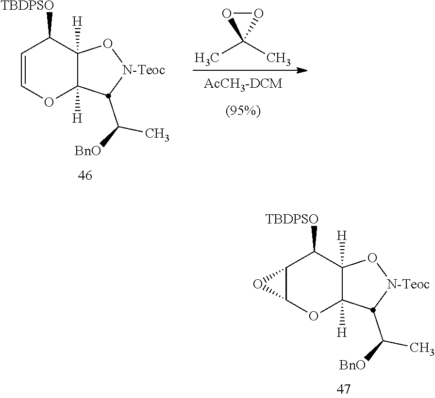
C12C(OC3([H])C([H])(C1[TBDPSO])O[N-Teoc]C3C([BnO])C)O2.C1=COC2([H])C([H])(C1[TBDPSO])O[N-Teoc]C2C([BnO])C.O1OC1(C)C
